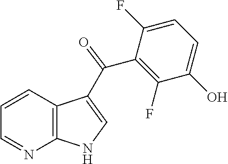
C12=C(C=CC=N1)C(C(C1=C(F)C(O)=CC=C1F)=O)=CN2
